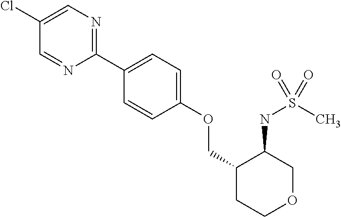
C1(C2=CC=C(OCC3CCOCC3NS(C)(=O)=O)C=C2)=NC=C(Cl)C=N1
